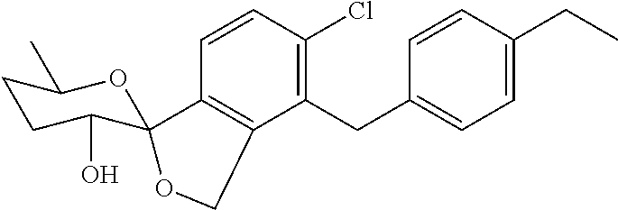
C1=CC(Cl)=C(CC2=CC=C(CC)C=C2)C2=C1C1(C(O)CCC(C)O1)OC2
